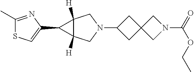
C1C(N2CC3([H])C([H])(C2)C3C2=CSC(C)=N2)CC12CN(C(=O)OCC)C2
